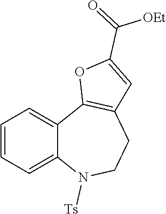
C1=CC=C2C(=C1)C1=C(CCN2[Ts])C=C(C(=O)[OEt])O1
